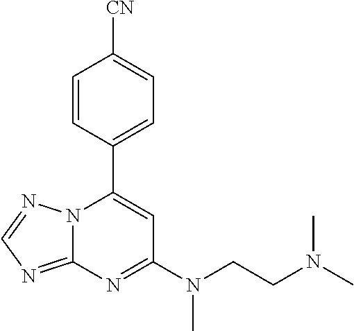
C12=NC=NN1C(C1=CC=C([CN])C=C1)=CC(N(CCN(C)C)C)=N2
